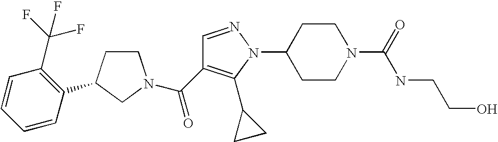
C1CC(C2=C(C(F)(F)F)C=CC=C2)CN1C(=O)C1=C(C2CC2)N(C2CCN(C(=O)NCCO)CC2)N=C1
